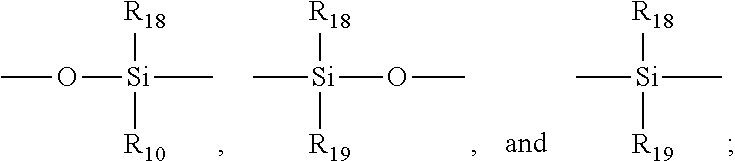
CO[Si](C)([R18])[R10].C[Si]([R18])([R19])OC.C[Si]([R18])([R19])C
